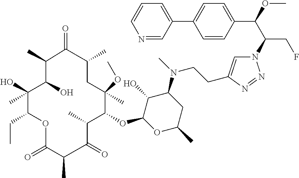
C(C(CF)N1C=C(CCN(C2CC(C)OC(OC3C(C)C(=O)C(C)C(=O)OC(CC)C(C)(O)C(O)C(C)C(=O)C(C)CC3(C)OC)C2O)C)N=N1)(OC)C1=CC=C(C2=CC=CN=C2)C=C1
